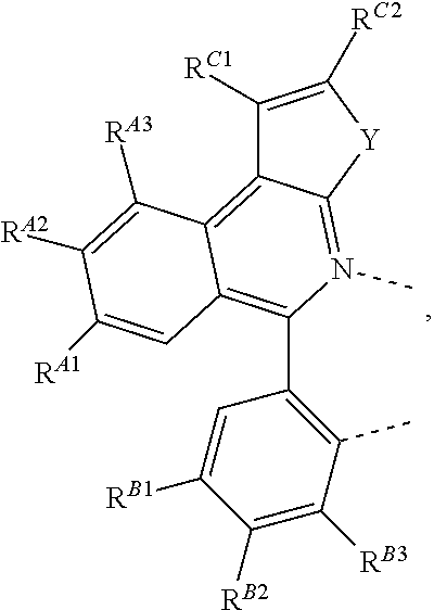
C1([RC1])=C([RC2])[Y]C2=N(C)C(C3=C(C)C([RB3])=C([RB2])C([RB1])=C3)=C3C(=C12)C([RA3])=C([RA2])C([RA1])=C3
